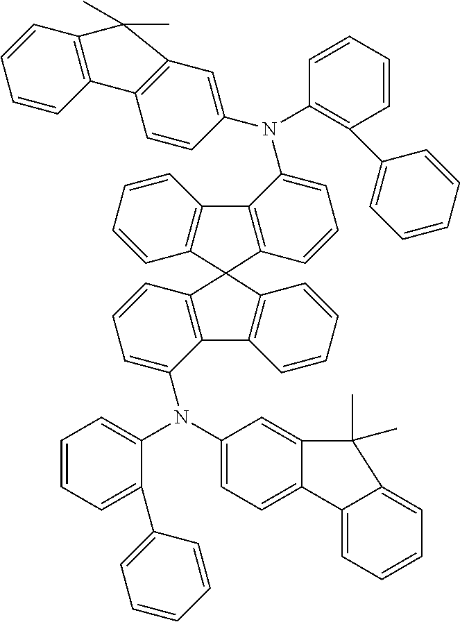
C1=CC=C(C2=CC=CC=C2)C(N(C2=CC=C3C(=C2)C(C)(C)C2=CC=CC=C32)C2=CC=CC3=C2C2=C(C=CC=C2)C32C3=C(C=CC=C3)C3=C2C=CC=C3N(C2=C(C3=CC=CC=C3)C=CC=C2)C2=CC3=C(C=C2)C2=C(C=CC=C2)C3(C)C)=C1
